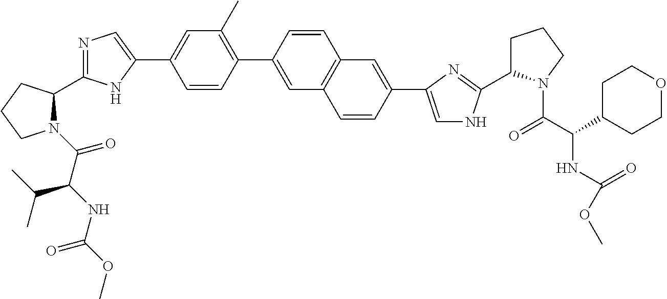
N1(C(=O)C(NC(OC)=O)C(C)C)C(C2=NC=C(C3=CC(C)=C(C4=CC5=C(C=C4)C=C(C4=CNC(C6CCCN6C(C(C6CCOCC6)NC(OC)=O)=O)=N4)C=C5)C=C3)N2)CCC1
